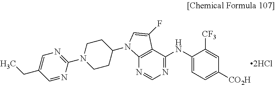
N1=C(NC2=CC=C([CO2H])C=C2[CF3])C2=C(N=C1)N(C1CCN(C3=NC=C(CC)C=N3)CC1)C=C2F
